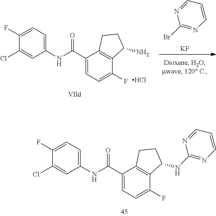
C1(Cl)=CC(NC(C2=CC=C(F)C3=C2CCC3NC2=NC=CC=N2)=O)=CC=C1F.N1=CC=CN=C1Br.[KF].C1(Cl)=CC(NC(C2=CC=C(F)C3=C2CCC3N)=O)=CC=C1F.Cl
